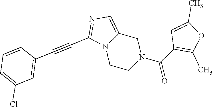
N12CCN(C(C3=C(C)OC(C)=C3)=O)CC1=CN=C2C#CC1=CC(Cl)=CC=C1
